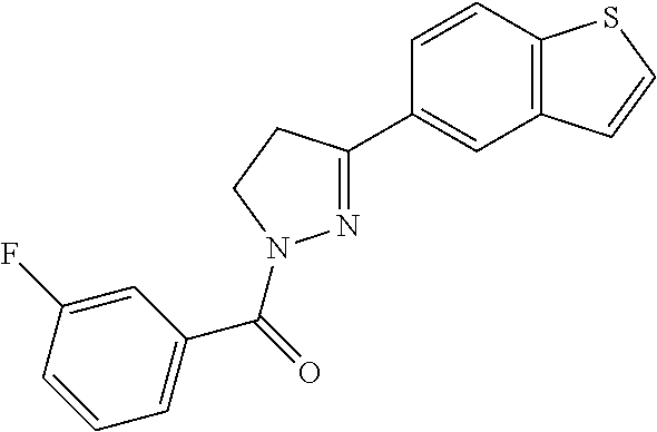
N1=C(C2=CC3=C(C=C2)SC=C3)CCN1C(=O)C1=CC=CC(F)=C1
